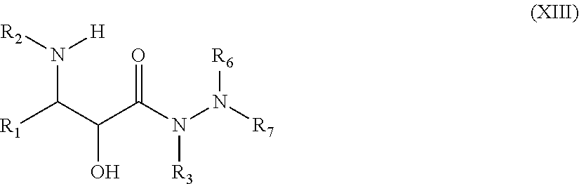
N(C(C(C(N(N([R7])[R6])[R3])=O)O)[R1])([R2])[H]
